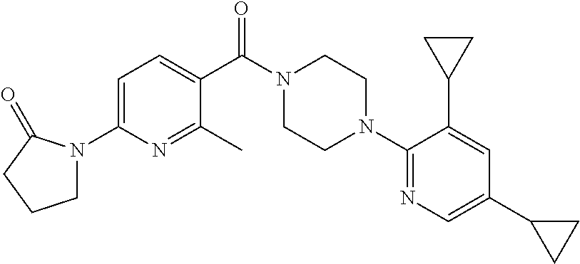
C1=C(N2CCCC2=O)N=C(C)C(C(N2CCN(C3=NC=C(C4CC4)C=C3C3CC3)CC2)=O)=C1
